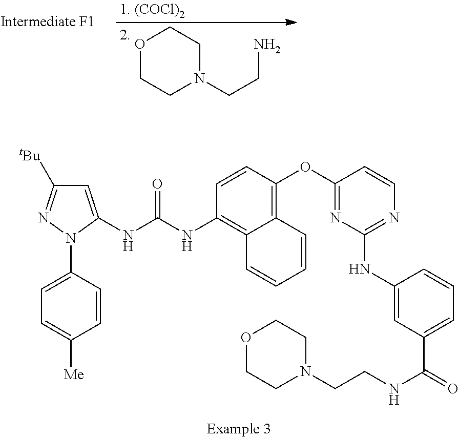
O1CCN(CCN)CC1.C1=C(NC(NC2=C3C(=C(OC4=NC(NC5=CC(C(=O)NCCN6CCOCC6)=CC=C5)=NC=C4)C=C2)C=CC=C3)=O)N(C2=CC=C([Me])C=C2)N=C1[tBu]
